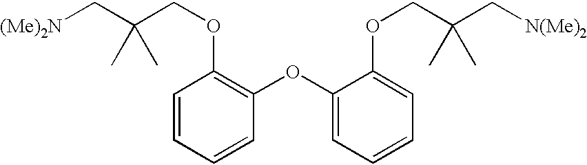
C1=CC=CC(OC2=CC=CC=C2OCC(C[N(Me)2])(C)C)=C1OCC(C[(Me)2N])(C)C
